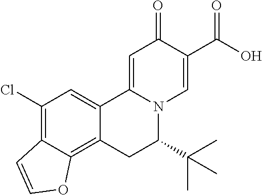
O=C1C(C(O)=O)=CN2C(=C1)C1=CC(Cl)=C3C(=C1CC2C(C)(C)C)OC=C3
